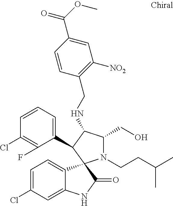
C1=C(Cl)C=C2C(=C1)C1(C(=O)N2)N(CCC(C)C)C(CO)C(NCC2=C([NO2])C=C(C(OC)=O)C=C2)C1C1=CC=CC(Cl)=C1F
